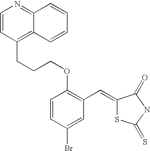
C1=CC(CCCOC2=C(C=C3SC(=S)NC3=O)C=C(Br)C=C2)=C2C(=N1)C=CC=C2
